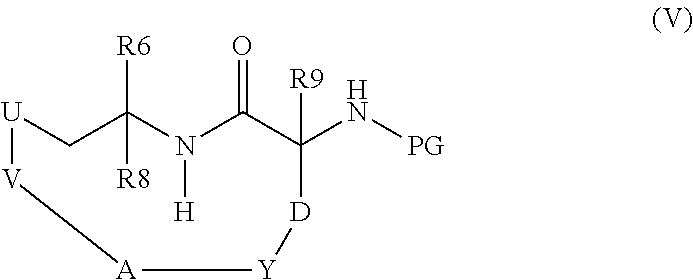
[U]1[V][A][Y][D]C(N[PG])([R9])C(=O)N([H])C([R8])([R6])C1
